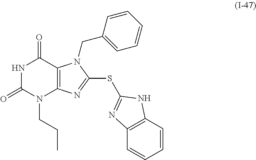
N1C(=O)N(CCC)C2=C(C1=O)N(CC1=CC=CC=C1)C(SC1=NC3=C(C=CC=C3)N1)=N2
